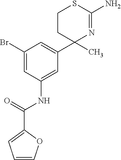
C1(C)(C2=CC(Br)=CC(NC(C3=CC=CO3)=O)=C2)N=C(N)SCC1
